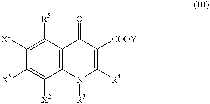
C1([X1])=C([R5])C2=C(C([X2])=C1[X3])N([R3])C([R4])=C([COOY])C2=O
